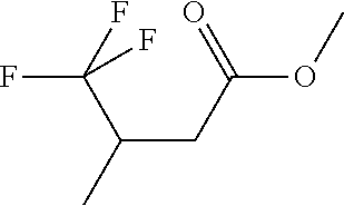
O=C(CC(C(F)(F)F)C)OC
